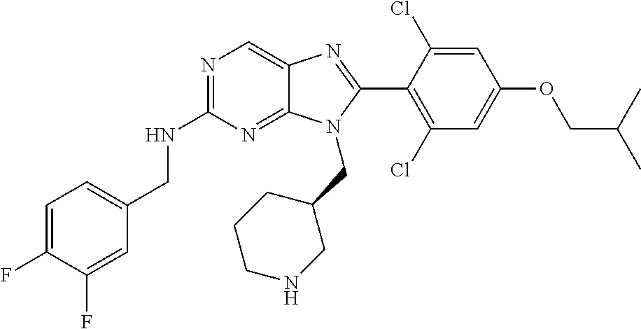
C1=C(F)C(F)=CC(CNC2=NC=C3C(=N2)N(CC2CCCNC2)C(C2=C(Cl)C=C(OCC(C)C)C=C2Cl)=N3)=C1
